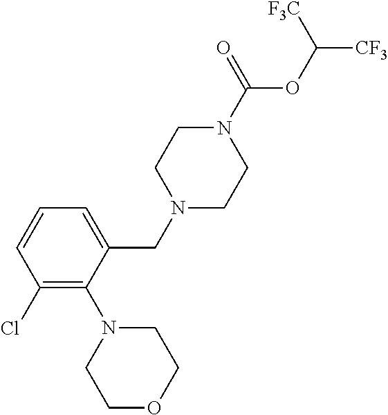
C1(Cl)=C(N2CCOCC2)C(CN2CCN(C(=O)OC([CF3])[F3C])CC2)=CC=C1
